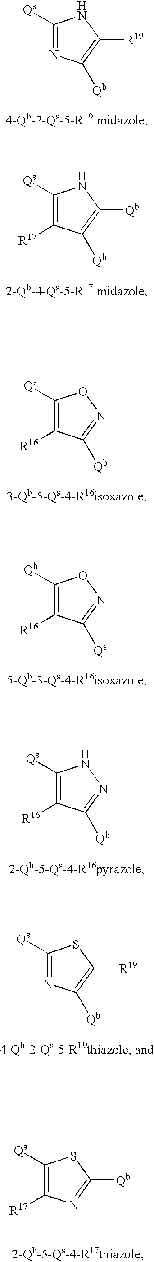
C1([Qs])=NC([Qb])=C([R19])N1.C1([Qs])=C([R16])C([Qb])=NO1.C1([Qb])=C([R16])C([Qs])=NO1.C1([Qs])=C([R16])C([Qb])=NN1.C1([Qs])=NC([Qb])=C([R19])S1.C1([Qs])=C([R17])N=C([Qb])S1.C1([Qs])=C([R17])C([Qb])=C([Qb])N1
